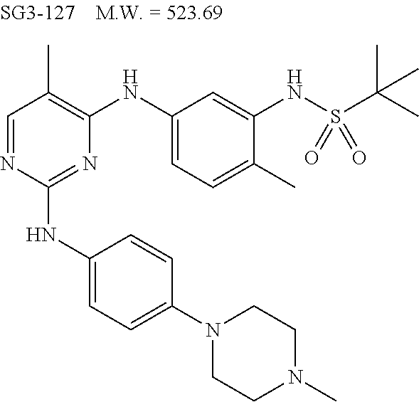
N1=C(NC2=CC=C(N3CCN(C)CC3)C=C2)N=CC(C)=C1NC1=CC=C(C)C(NS(C(C)(C)C)(=O)=O)=C1
